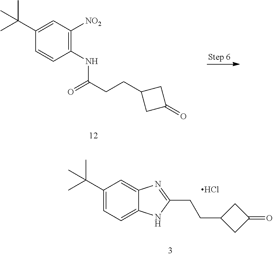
C1(C(C)(C)C)=CC=C2C(=C1)N=C(CCC1CC(=O)C1)N2.Cl.O=C(CCC1CC(=O)C1)NC1=C([NO2])C=C(C(C)(C)C)C=C1
